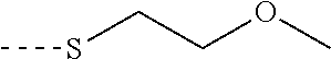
S(CCOC)C
